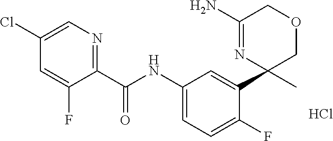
C1=C(Cl)C=C(F)C(C(=O)NC2=CC=C(F)C(C3(C)COCC(N)=N3)=C2)=N1.Cl
